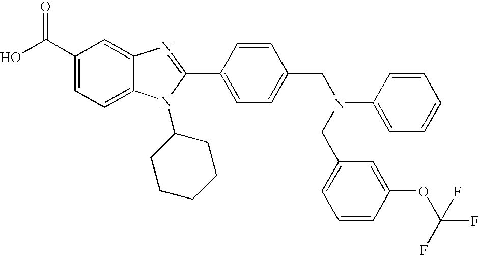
OC(C1=CC=C2C(=C1)N=C(C1=CC=C(CN(C3=CC=CC=C3)CC3=CC=CC(OC(F)(F)F)=C3)C=C1)N2C1CCCCC1)=O
